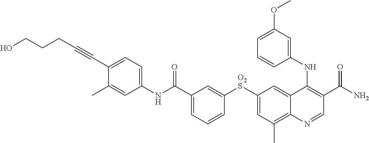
C1(NC(C2=CC=CC([O2S]C3=CC(C)=C4C(=C3)C(NC3=CC(OC)=CC=C3)=C(C(N)=O)C=N4)=C2)=O)=CC=C(C#CCCCO)C(C)=C1
